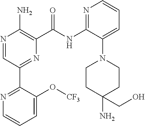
N(C1=NC=CC=C1N1CCC(N)(CO)CC1)C(=O)C1=C(N)N=CC(C2=NC=CC=C2O[CF3])=N1
